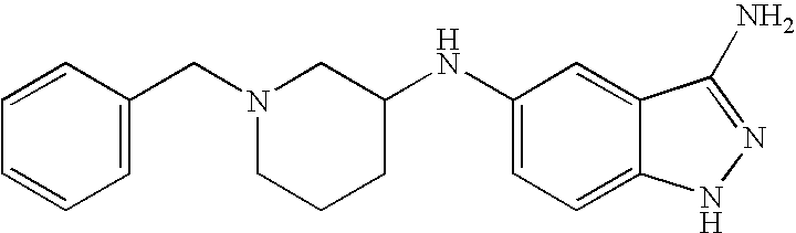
C1=CC(CN2CCCC(NC3=CC=C4C(=C3)C(N)=NN4)C2)=CC=C1
